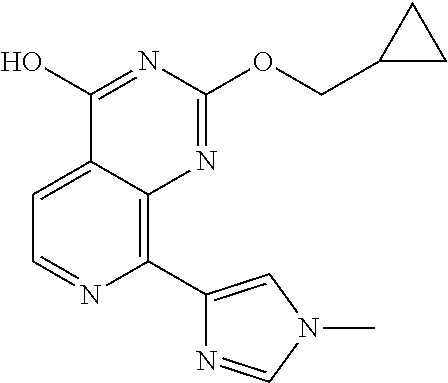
C1(C2=CN(C)C=N2)=C2C(=CC=N1)C(O)=NC(OCC1CC1)=N2
